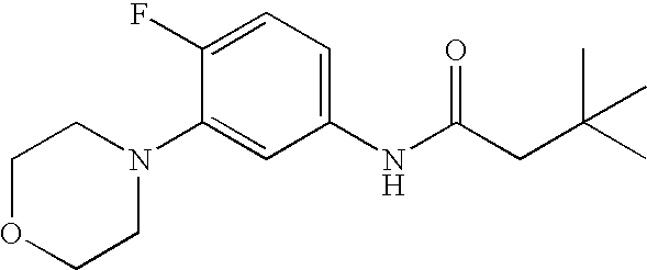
N1(C2=CC(NC(CC(C)(C)C)=O)=CC=C2F)CCOCC1
